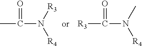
CC(N([R3])[R4])=O.[R3]C(=O)N(C)[R4]
